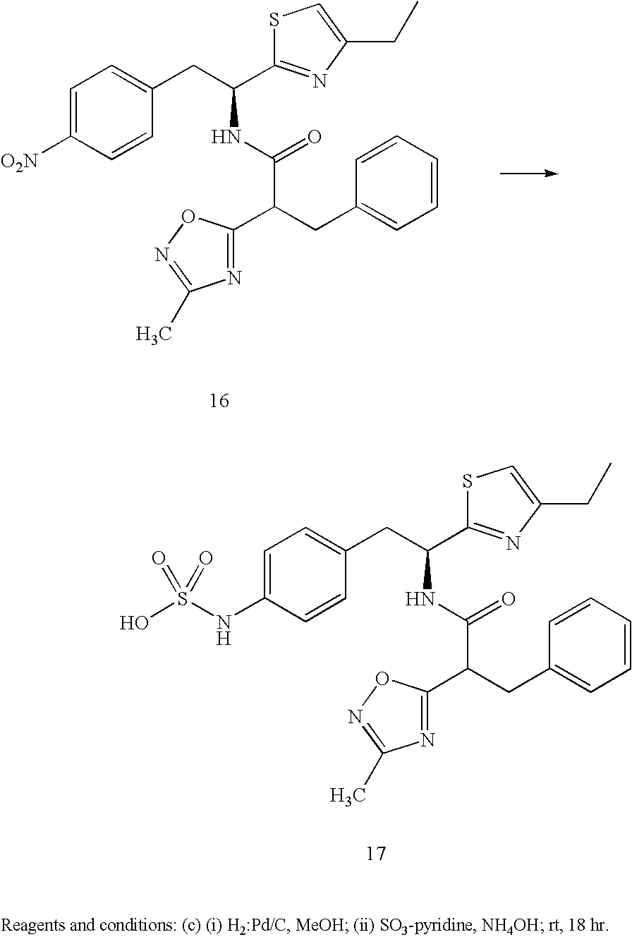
C1=C([O2N])C=CC(CC(NC(C(CC2=CC=CC=C2)C2=NC(C)=NO2)=O)C2=NC(CC)=CS2)=C1.C1=C(NS(O)(=O)=O)C=CC(CC(NC(C(CC2=CC=CC=C2)C2=NC(C)=NO2)=O)C2=NC(CC)=CS2)=C1
